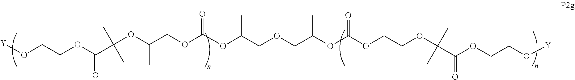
O(CCOC(C(OC(COC(OC(COCC(OC(OCC(OC(C(OCCO[Y])=O)(C)C)C)=O)C)C)=O)C)(C)C)=O)[Y]
